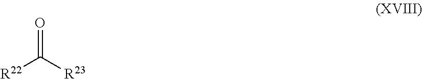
C([R23])([R22])=O
